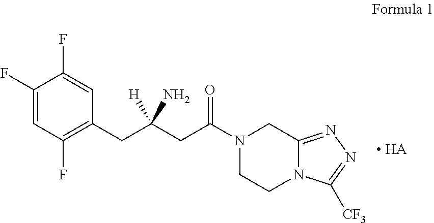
C1(F)=CC(F)=C(CC(CC(N2CCN3C(=NN=C3[CF3])C2)=O)([H])N)C=C1F.[ HA]
